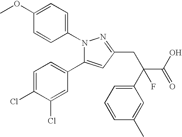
N1(C2=CC=C(OC)C=C2)C(C2=CC=C(Cl)C(Cl)=C2)=CC(CC(C(O)=O)(C2=CC=CC(C)=C2)F)=N1
